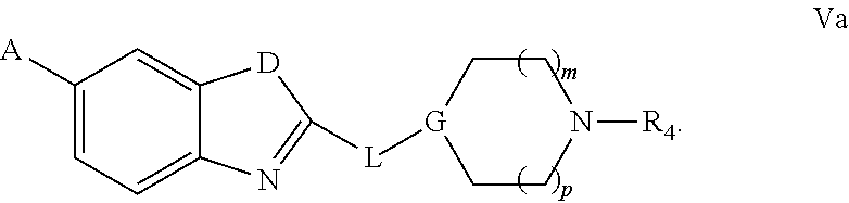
C1([A])=CC=C2C(=C1)[D]C([L][G]1CCN([R4])CC1)=N2
